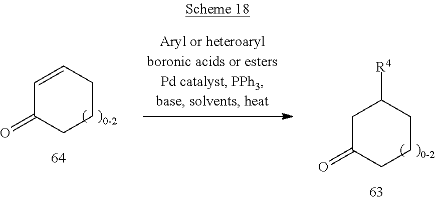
C1=CCCCC1=O.C1C(=O)CCCC1[R4]
